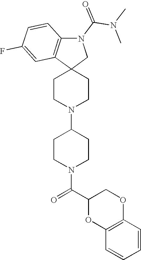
C1CN(C2CCN(C(C3OC4=C(OC3)C=CC=C4)=O)CC2)CCC12CN(C(N(C)C)=O)C1=C2C=C(F)C=C1
